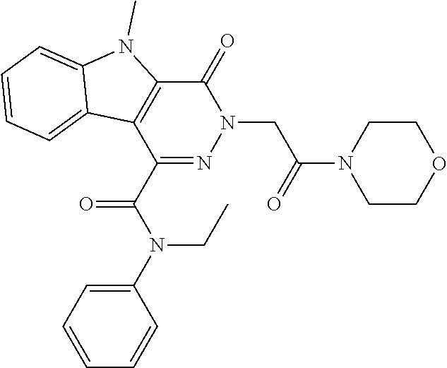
C1(C(N(C2=CC=CC=C2)CC)=O)=NN(CC(N2CCOCC2)=O)C(=O)C2=C1C1=CC=CC=C1N2C
